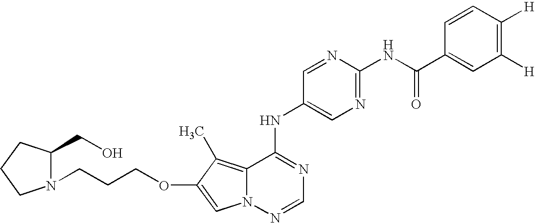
N12C(=C(C)C(OCCCN3C(CO)CCC3)=C1)C(NC1=CN=C(NC(C3=CC([H])=C([H])C=C3)=O)N=C1)=NC=N2
